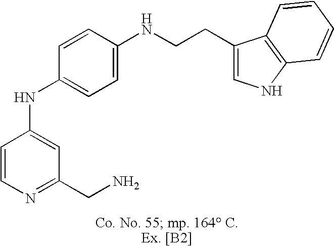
C1=CN=C(CN)C=C1NC1=CC=C(NCCC2=CNC3=C2C=CC=C3)C=C1
